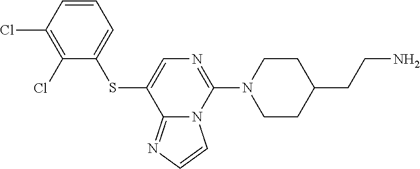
C1=CC(Cl)=C(Cl)C(SC2=CN=C(N3CCC(CCN)CC3)N3C2=NC=C3)=C1
